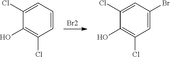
[Br2].C1(O)=C(Cl)C=CC=C1Cl.C1(O)=C(Cl)C=C(Br)C=C1Cl
